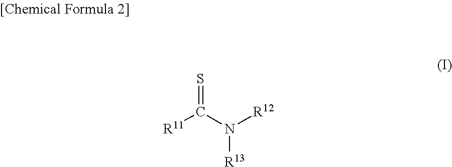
S=C(N([R12])[R13])[R11]
